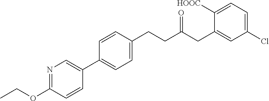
C1=CC(CCC(CC2=CC(Cl)=CC=C2[HOOC])=O)=CC=C1C1=CN=C(OCC)C=C1
